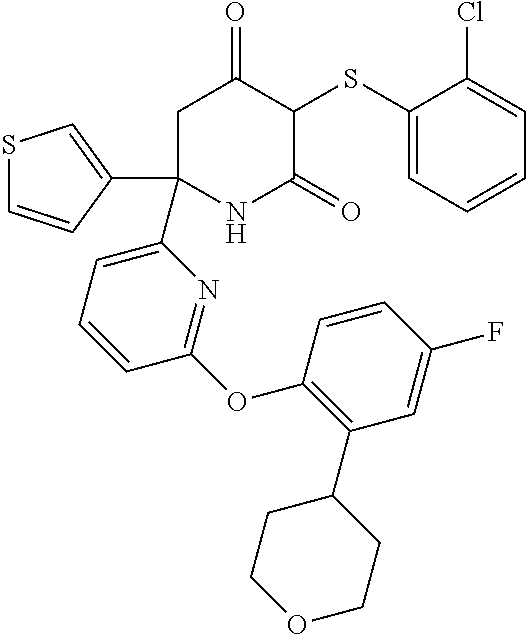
C1C(C2=CSC=C2)(C2=CC=CC(OC3=C(C4CCOCC4)C=C(F)C=C3)=N2)NC(=O)C(SC2=CC=CC=C2Cl)C1=O
